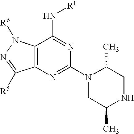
C12=C(N=C(N3CC(C)NCC3C)N=C1N[R1])C([R5])=NN2[R6]
